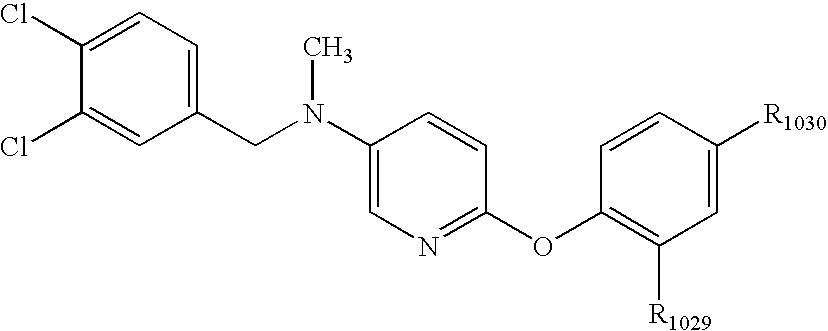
C1(CN(C)C2=CN=C(OC3=C([R1029])C=C([R1030])C=C3)C=C2)=CC=C(Cl)C(Cl)=C1
